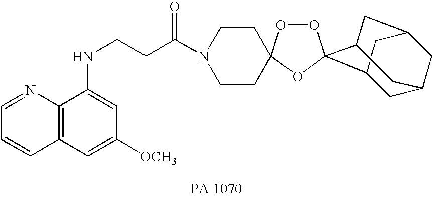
N1=CC=CC2=C1C(NCCC(N1CCC3(CC1)OOC1(O3)C3CC4CC(CC1C4)C3)=O)=CC([OCH3])=C2
